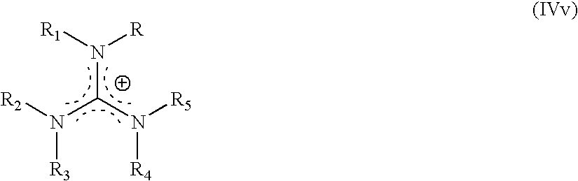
N(C(N([R5])[R4])N([R2])[R3])([R1])[R]
